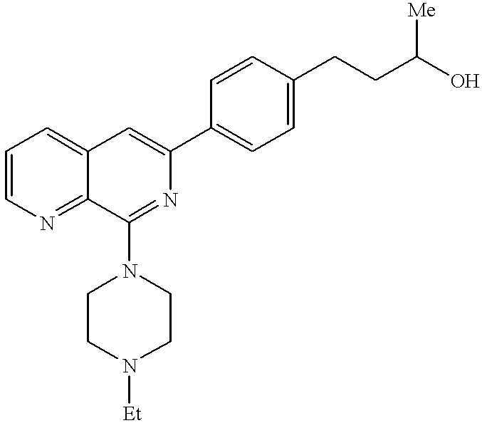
C1=CN=C2C(=C1)C=C(C1=CC=C(CCC([Me])O)C=C1)N=C2N1CCN([Et])CC1
